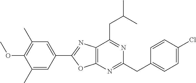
C1=C(Cl)C=CC(CC2=NC3=C(C(CC(C)C)=N2)N=C(C2=CC(C)=C(OC)C(C)=C2)O3)=C1
